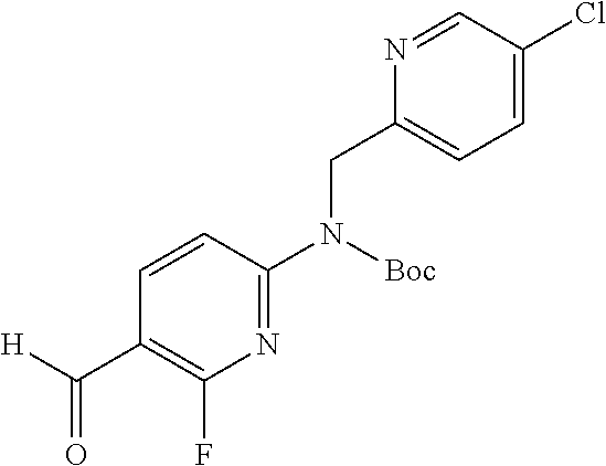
C1=CC(N(CC2=CC=C(Cl)C=N2)[Boc])=NC(F)=C1C([H])=O
